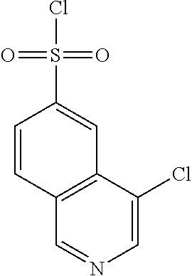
C1=C(Cl)C2=C(C=N1)C=CC(S(Cl)(=O)=O)=C2
